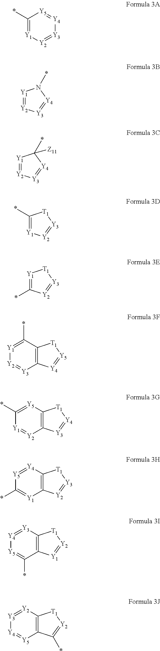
C1(*)=[Y1][Y2]=[Y3][Y4]=[Y5]1.[Y1]1=[Y2][Y3]=[Y4]N1*.[Y1]1=[Y2][Y3]=[Y4]C1(*)[Z11].C1(*)=[Y1][Y2]=[Y3][T1]1.[Y1]1=C(*)[Y2]=[Y3][T1]1.[Y1]1=C(*)C2=C([Y3]=[Y2]1)[Y4]=[Y5][T1]2.C1(*)=[Y5]C2=C([Y2]=[Y1]1)[Y3]=[Y4][T1]2.[Y5]1=[Y4]C2=C([Y1]=C1*)[Y2]=[Y3][T1]2.[Y4]1=[Y3]C2=C(C(*)=[Y5]1)[Y1]=[Y2][T1]2.[Y3]1=[Y2]C2=C([Y5]=[Y4]1)C(*)=[Y2][T1]2
